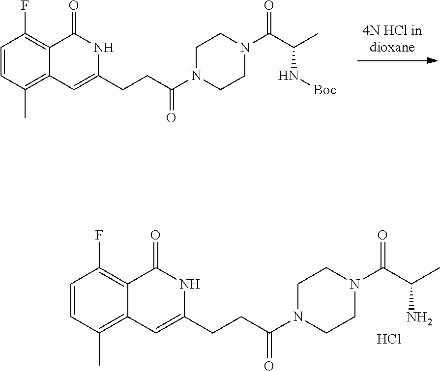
C1CN(C(CCC2=CC3=C(C)C=CC(F)=C3C(=O)N2)=O)CCN1C(=O)C(C)N[Boc].C1CN(C(CCC2=CC3=C(C)C=CC(F)=C3C(=O)N2)=O)CCN1C(C(C)N)=O.Cl
